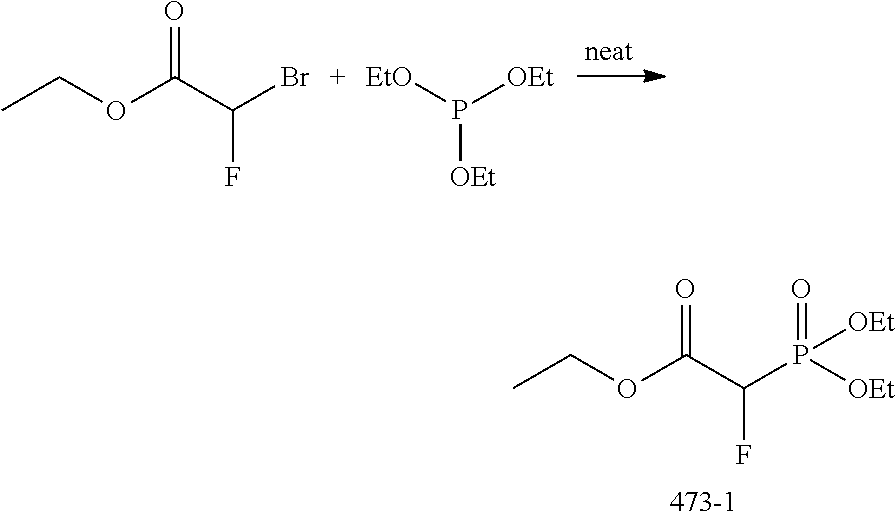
CCOC(C(Br)F)=O.[OEt]P([EtO])[OEt].CCOC(C(P([OEt])(=O)[OEt])F)=O
